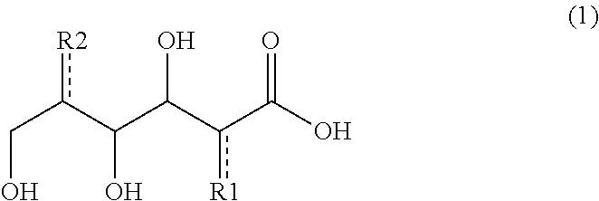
OCc(C(O)C(O)c(C(=O)O)[R1])[R2]
